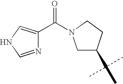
N1C=NC(C(=O)N2CCC(C(C)(C)C)C2)=C1
